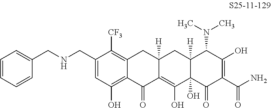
C1=C(CNCC2=CC=CC=C2)C([CF3])=C2C(=C1O)C(=O)C1=C(O)C3(O)C([H])(CC1([H])C2)C(N(C)C)C(O)=C(C(N)=O)C3=O
